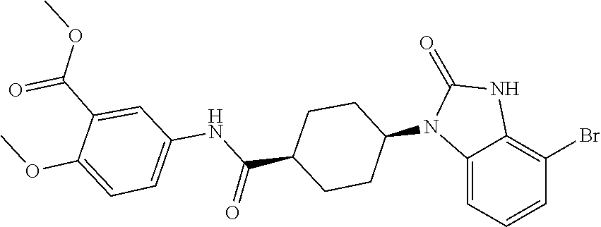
O=C1NC2=C(Br)C=CC=C2N1C1CCC(C(NC2=CC=C(OC)C(C(OC)=O)=C2)=O)CC1
